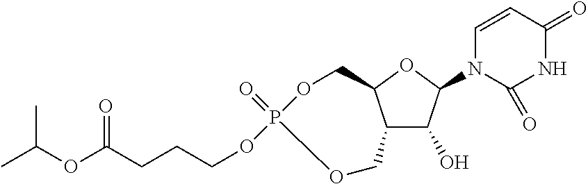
C12C(O)C(N3C=CC(=O)NC3=O)OC1COP(=O)(OCCCC(=O)OC(C)C)OC2
